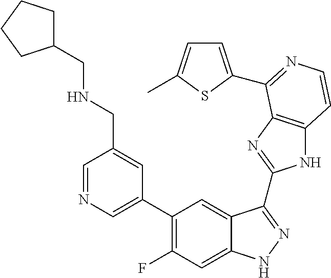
C1=C(C2=C(F)C=C3C(=C2)C(C2=NC4=C(N2)C=CN=C4C2=CC=C(C)S2)=NN3)C=C(CNCC2CCCC2)C=N1
